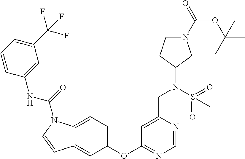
C12=CC=C(OC3=NC=NC(CN(C4CN(C(=O)OC(C)(C)C)CC4)S(=O)(=O)C)=C3)C=C1C=CN2C(NC1=CC(C(F)(F)F)=CC=C1)=O
